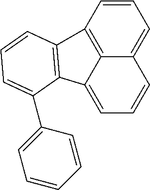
C1=CC=C2C3=C1C1=C(C3=CC=C2)C(C2=CC=CC=C2)=CC=C1
